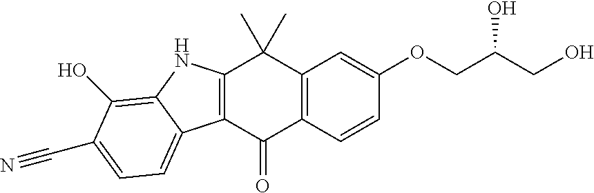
C12=C(C=CC(OCC(CO)O)=C1)C(=O)C1=C(C2(C)C)NC2=C(O)C(C#N)=CC=C12
